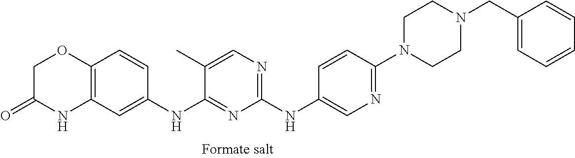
C1(NC2=CN=C(N3CCN(CC4=CC=CC=C4)CC3)C=C2)=NC=C(C)C(NC2=CC3=C(C=C2)OCC(=O)N3)=N1
